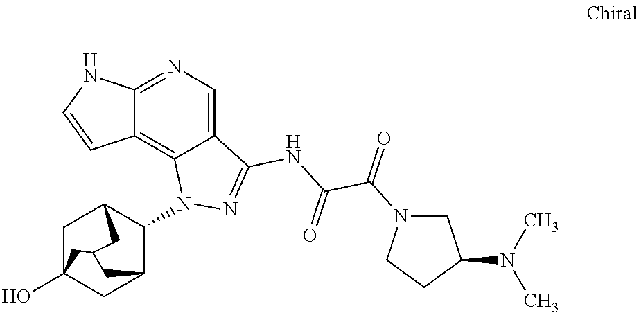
C12=NC=C3C(=C1C=CN2)N(C1C2CC4(O)CC1CC(C4)C2)N=C3NC(C(=O)N1CC(N(C)C)CC1)=O
